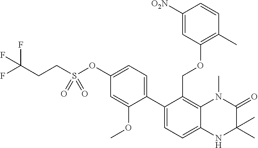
C12=C(COC3=C(C)C=CC([O2N])=C3)C(C3=CC=C(OS(CCC(F)(F)F)(=O)=O)C=C3OC)=CC=C1NC(C)(C)C(=O)N2C
